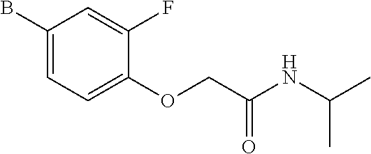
C1(B)=CC=C(OCC(NC(C)C)=O)C(F)=C1
